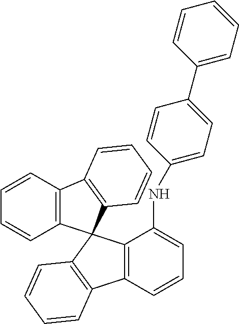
C12=C(C=CC=C1NC1=CC=C(C3=CC=CC=C3)C=C1)C1=C(C=CC=C1)C21C2=C(C=CC=C2)C2=C1C=CC=C2
